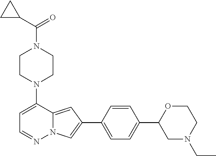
N1(C2=CC=NN3C2=CC(C2=CC=C(C4CN(CC)CCO4)C=C2)=C3)CCN(C(C2CC2)=O)CC1
